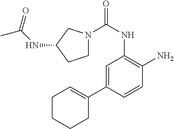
N1(C(NC2=C(N)C=CC(C3=CCCCC3)=C2)=O)CCC(NC(C)=O)C1
